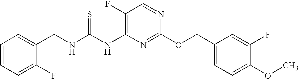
C1(F)=C(NC(NCC2=CC=CC=C2F)=S)N=C(OCC2=CC=C(OC)C(F)=C2)N=C1
